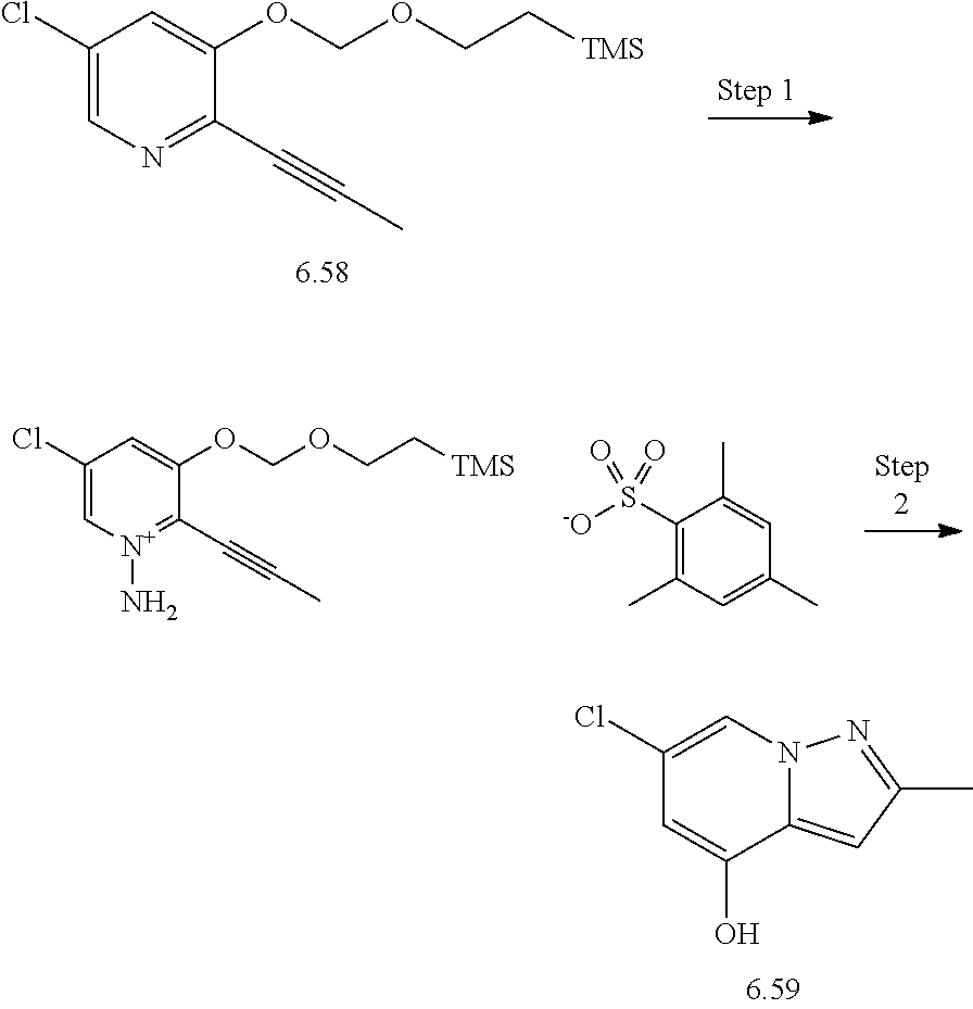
C1(Cl)=CN=C(C#CC)C(OCOCC[TMS])=C1.C1(Cl)=C[N+](N)=C(C#CC)C(OCOCC[TMS])=C1.C1(S([-O])(=O)=O)=C(C)C=C(C)C=C1C.C1(Cl)=CN2C(=CC(C)=N2)C(O)=C1
